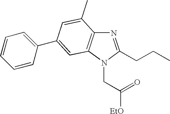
C(N1C(CCC)=NC2=C1C=C(C1=CC=CC=C1)C=C2C)C([EtO])=O
